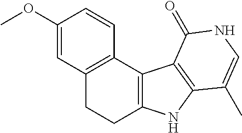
C1(OC)=CC2=C(C=C1)C1=C(CC2)NC2=C1C(=O)NC=C2C
